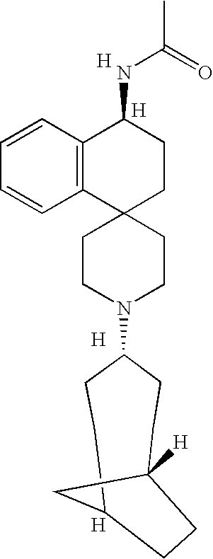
C1CN(C2CCC3CC([H])(CC2)CC3)CCC12CCC(NC(C)=O)C1=C2C=CC=C1.[H].[H].[H].[H]
